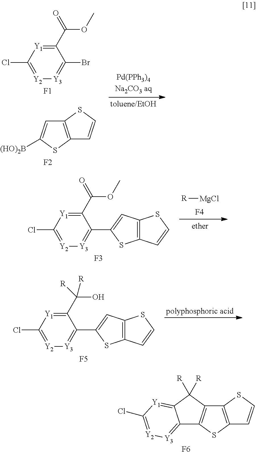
C12=[Y3][Y2]=C(Cl)[Y1]=C1C([R])([R])C1=C2SC2=C1SC=C2.[F6].C1(C(=O)OC)=[Y1]C(Cl)=[Y2][Y3]=C1Br.[F1].C1([(HO)2B])=CC2=C(S1)C=CS2.[F2].[R][MgCl].C1(C(=O)OC)=[Y1]C(Cl)=[Y2][Y3]=C1C1=CC2=C(S1)C=CS2.[F3].[F4].C1(C([R])(O)[R])=[Y1]C(Cl)=[Y2][Y3]=C1C1=CC2=C(S1)C=CS2.[F5].[polyphosphoric acid]
